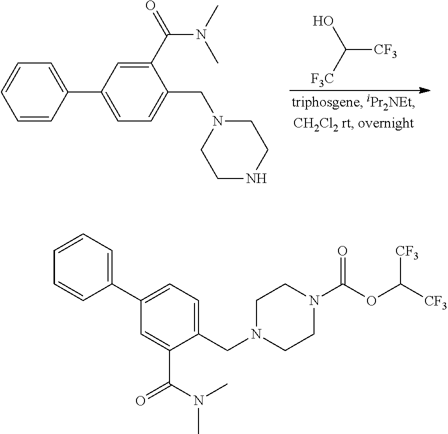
C1=CC(C2=CC=C(CN3CCNCC3)C(C(=O)N(C)C)=C2)=CC=C1.OC([F3C])[CF3].C1(C2=CC=C(CN3CCN(C(OC([CF3])[CF3])=O)CC3)C(C(N(C)C)=O)=C2)=CC=CC=C1
